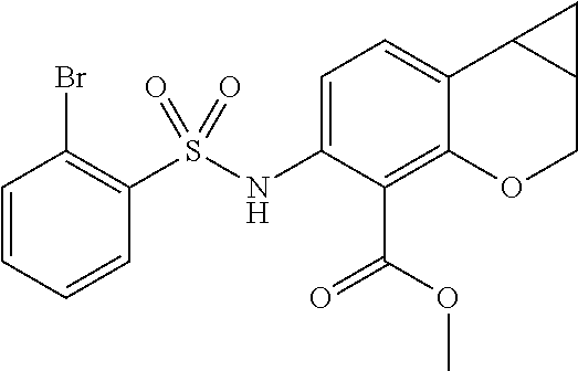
C1=C(NS(C2=C(Br)C=CC=C2)(=O)=O)C(C(OC)=O)=C2C(=C1)C1C(CO2)C1
